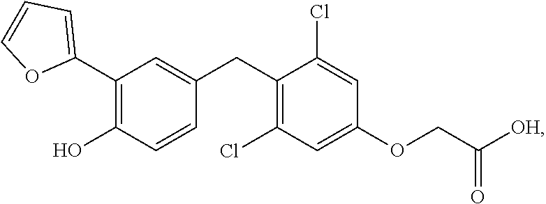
C1(C2=C(O)C=CC(CC3=C(Cl)C=C(OCC([OH])=O)C=C3Cl)=C2)=CC=CO1
